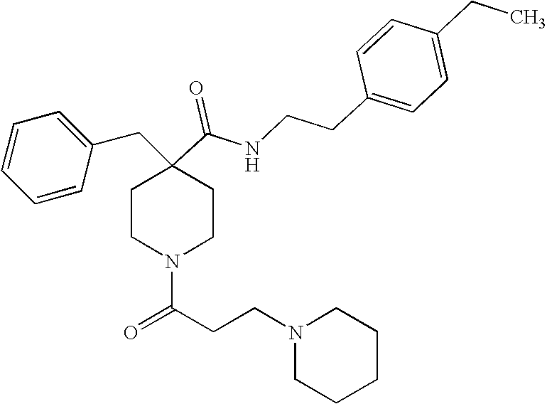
C1=CC=CC(CC2(C(=O)NCCC3=CC=C(CC)C=C3)CCN(C(CCN3CCCCC3)=O)CC2)=C1
